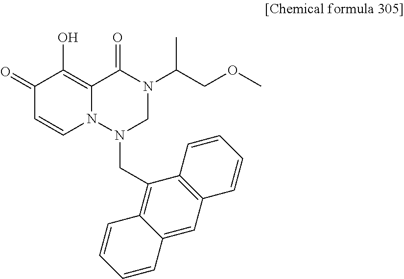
C(C1=C2C(=CC3=C1C=CC=C3)C=CC=C2)N1CN(C(COC)C)C(=O)C2=C(O)C(=O)C=CN12
